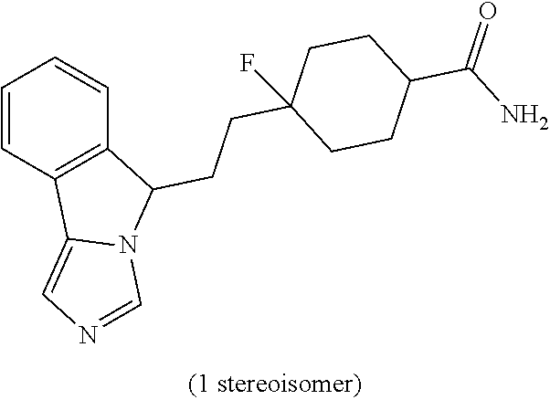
C1=CC2=C(C=C1)C(CCC1(F)CCC(C(N)=O)CC1)N1C2=CN=C1
